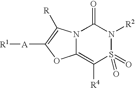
N12C(=C([R4])S(=O)(=O)N([R2])C1=O)OC([A][R1])=C2[R]
